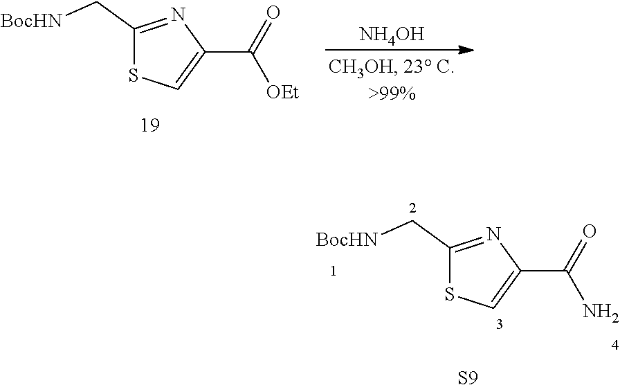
C1(C[BocHN])=NC(C([OEt])=O)=CS1.[NH4OH].C1(C[BocHN])=NC(C(N)=O)=CS1.[S9]
